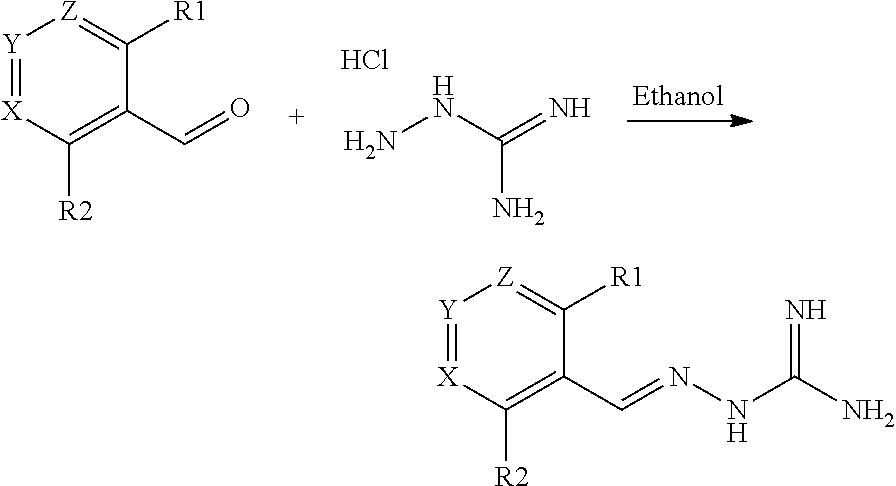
[Y]1=[X]C([R2])=C(C=O)C([R1])=[Z]1.NNC(=N)N.Cl.[Y]1=[X]C([R2])=C(C=NNC(N)=N)C([R1])=[Z]1
